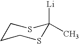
C1CCSC(C)([Li])S1
